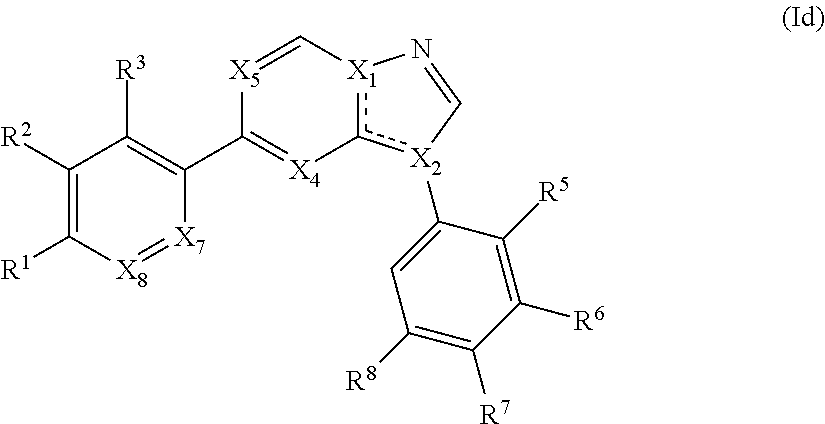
C1([R2])=C([R1])[X8]=[X7]C(C2=[X4]c3[X1](C=[X5]2)N=C[X2]3C2=CC([R8])=C([R7])C([R6])=C2[R5])=C1[R3]
